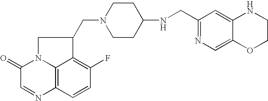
C1(=O)C=NC2=C3N1CC(CN1CCC(NCC4=NC=C5C(=C4)NCCO5)CC1)C3=C(F)C=C2
